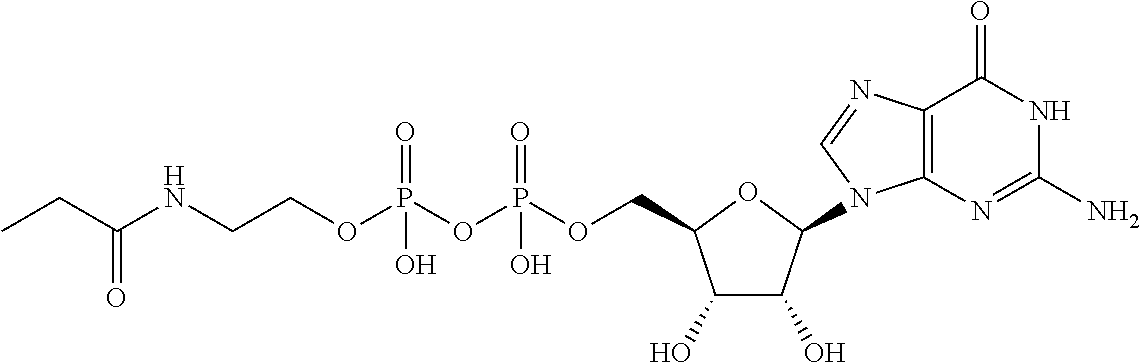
C1(O)C(O)C(N2C3=C(C(=O)NC(N)=N3)N=C2)OC1COP(OP(OCCNC(CC)=O)(=O)O)(=O)O
